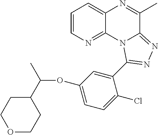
C1=CN=C2C(=C1)N=C(C)C1=NN=C(C3=CC(OC(C)C4CCOCC4)=CC=C3Cl)N21
